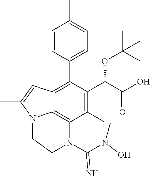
C1=CC(C2=C3C4=C(C(C)=C2C(C(O)=O)OC(C)(C)C)N(C(N(C)O)=N)CCN4C(C)=C3)=CC=C1C
